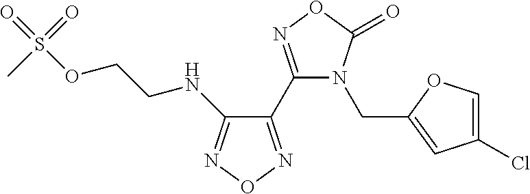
C1(C2=NOC(=O)N2CC2=CC(Cl)=CO2)=NON=C1NCCOS(=O)(=O)C
